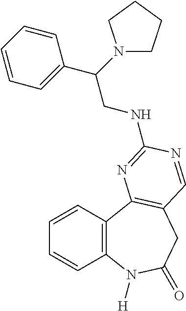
C1=CC2=C(C=C1)N([H])C(=O)CC1=C2N=C(NCC(C2=CC=CC=C2)N2CCCC2)N=C1
